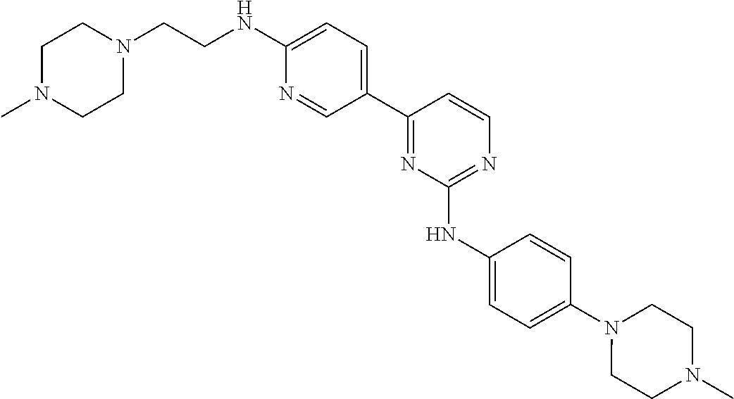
C1(C2=CC=C(NCCN3CCN(C)CC3)N=C2)=NC(NC2=CC=C(N3CCN(C)CC3)C=C2)=NC=C1
